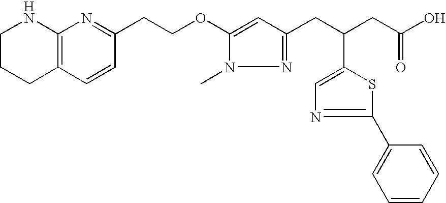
C1CCC2=C(N1)N=C(CCOC1=CC(CC(CC(O)=O)C3=CN=C(C4=CC=CC=C4)S3)=NN1C)C=C2
